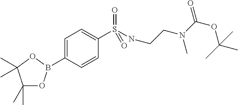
C1(C)(C)OB(C2=CC=C(S(NCCN(C(OC(C)(C)C)=O)C)(=O)=O)C=C2)OC1(C)C
